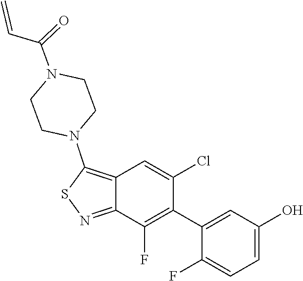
C1CN(C(=O)C=C)CCN1C1=C2C(=NS1)C(F)=C(C1=CC(O)=CC=C1F)C(Cl)=C2
